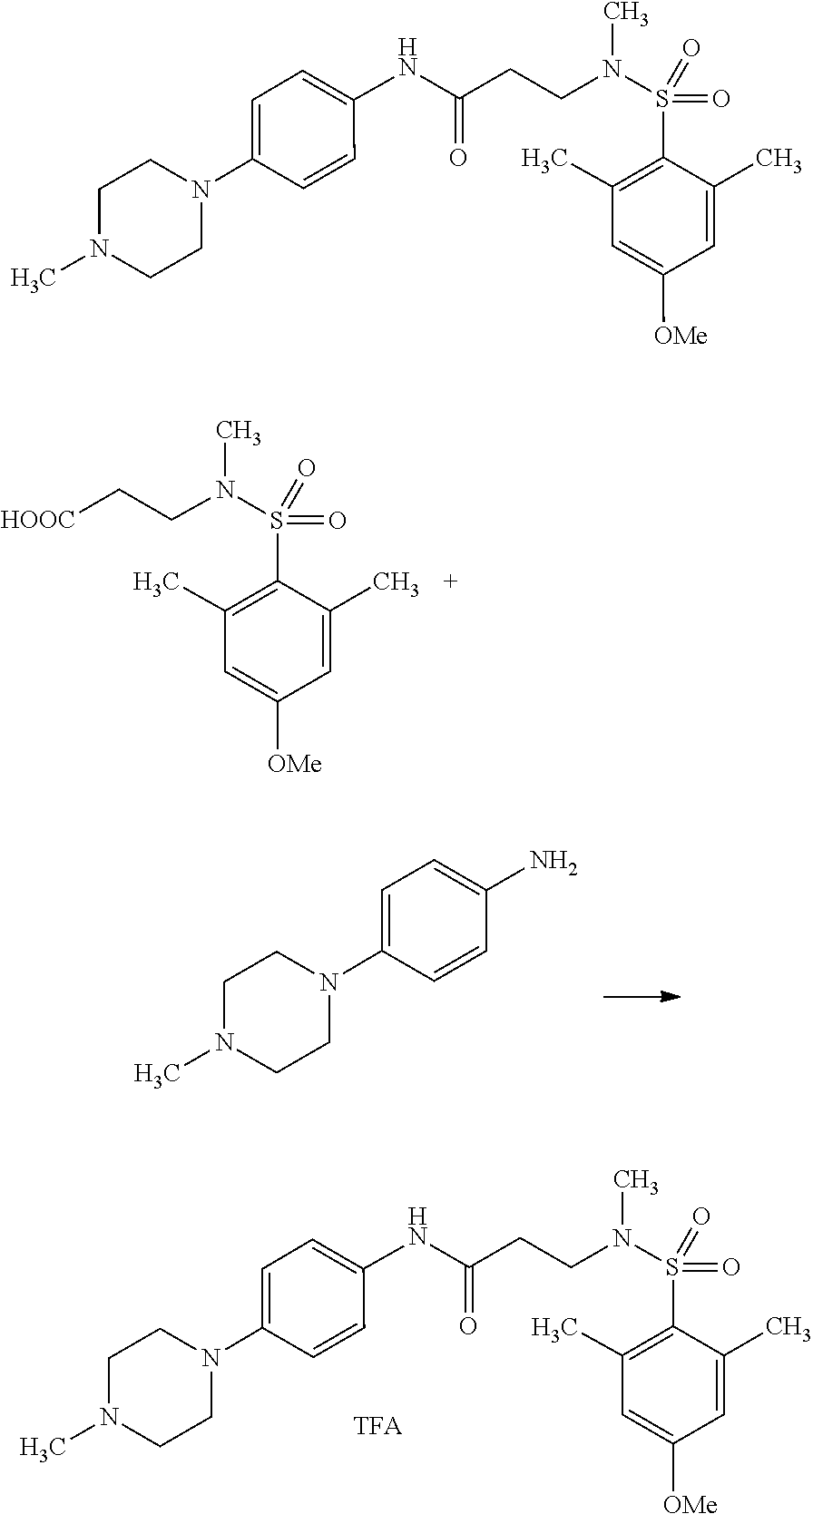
N(C(CCN(S(=O)(=O)C1=C(C)C=C([OMe])C=C1C)C)=O)C1=CC=C(N2CCN(C)CC2)C=C1.N(S(=O)(=O)C1=C(C)C=C([OMe])C=C1C)(CC[HOOC])C.CN1CCN(C2=CC=C(N)C=C2)CC1.N(C(CCN(S(=O)(=O)C1=C(C)C=C([OMe])C=C1C)C)=O)C1=CC=C(N2CCN(C)CC2)C=C1
